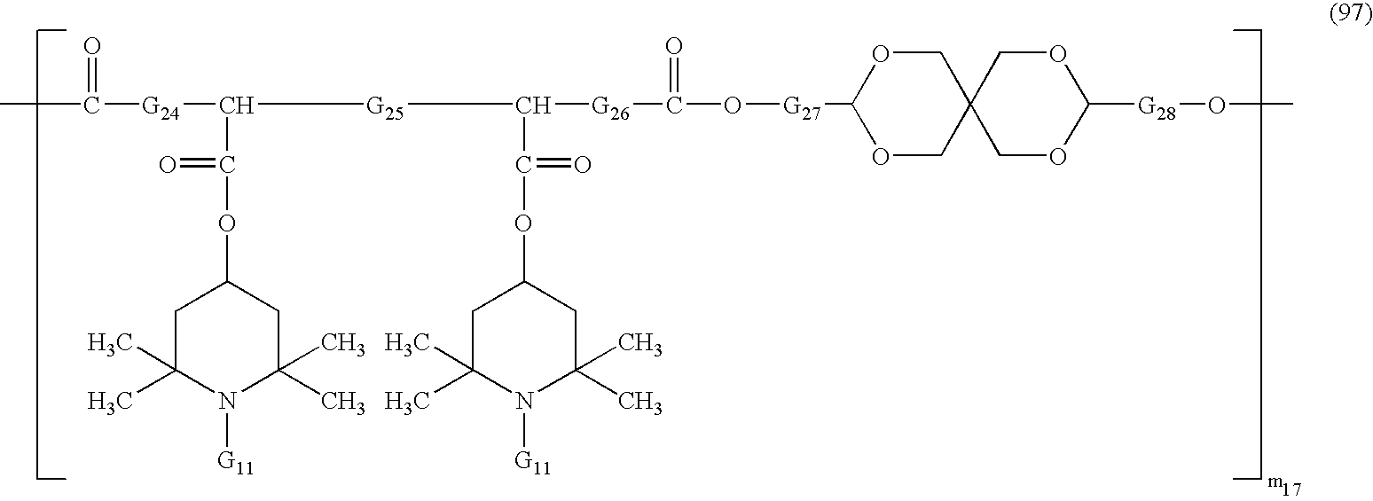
C(=O)([G24]C(C(=O)OC1CC(C)(C)N([G11])C(C)(C)C1)[G25]C(C(=O)OC1CC(C)(C)N([G11])C(C)(C)C1)[G26]C(=O)O[G27]C1OCC2(CO1)COC([G28]OC)OC2)C
